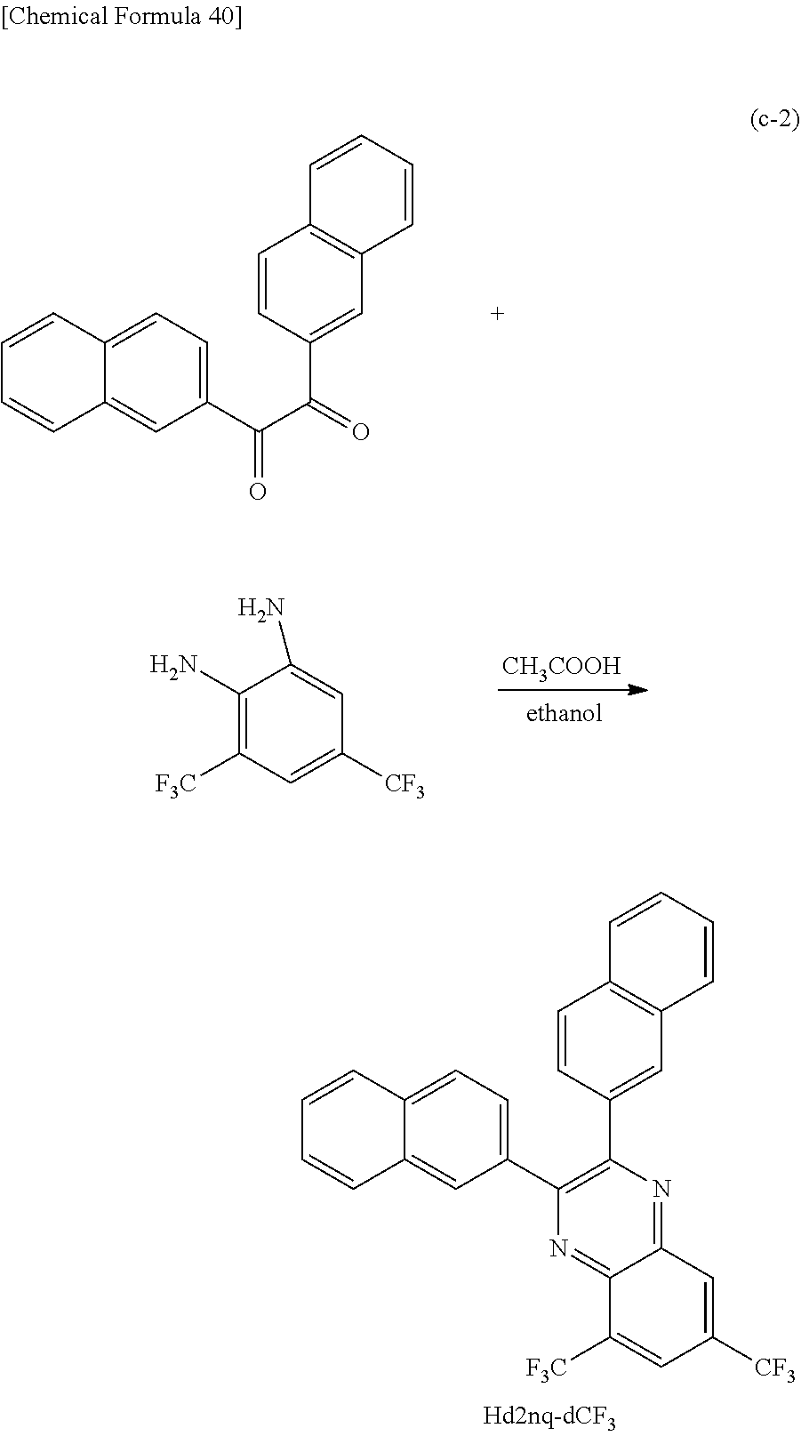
C1=CC2=CC(C(C(C3=CC4=C(C=CC=C4)C=C3)=O)=O)=CC=C2C=C1.C1(N)=C([F3C])C=C([CF3])C=C1N.[CH3COOH].C1=CC2=CC(C3=C(C4=CC5=C(C=CC=C5)C=C4)N=C4C(=N3)C([F3C])=CC([CF3])=C4)=CC=C2C=C1
